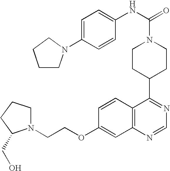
C1CC(C2=NC=NC3=C2C=CC(OCCN2CCCC2CO)=C3)CCN1C(=O)NC1=CC=C(N2CCCC2)C=C1
